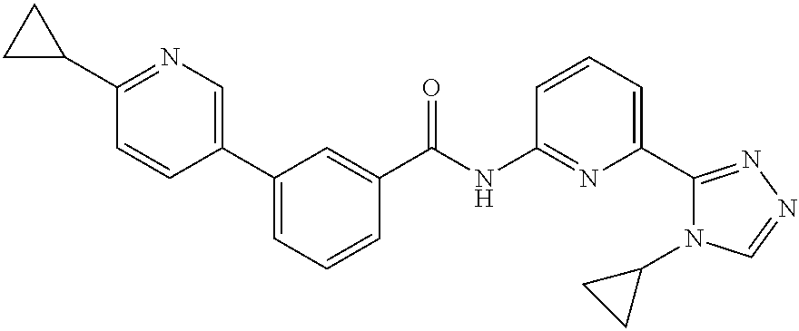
C1(C2CC2)=NC=C(C2=CC=CC(C(NC3=NC(C4=NN=CN4C4CC4)=CC=C3)=O)=C2)C=C1
